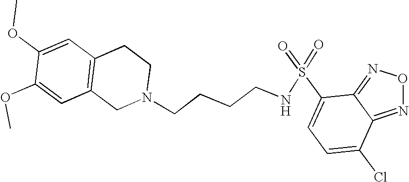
C1=C(OC)C(OC)=CC2=C1CCN(CCCCNS(=O)(=O)C1=CC=C(Cl)C3=NON=C13)C2
